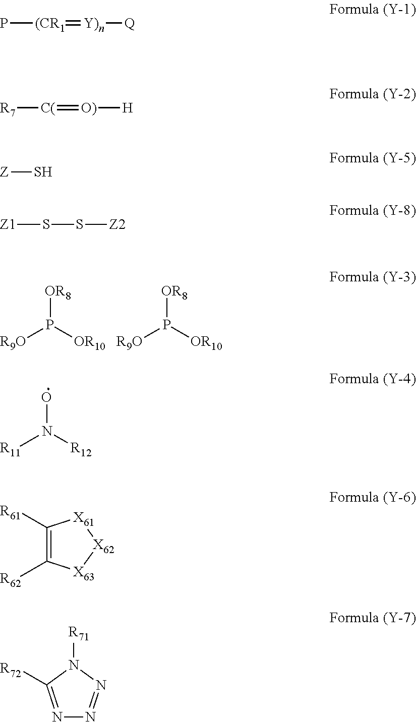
[OR8]P([R9O])[OR10].[OR8]P([R9O])[OR10].P[(CR1]=[Y)n][Q].[R7][C(]=[O)][H].[Z]S.[Z1]SS[Z2].ON([R11])[R12].C1([R61])=C([R62])[X63][X62][X61]1.N1=C([R72])N([R71])N=N1
